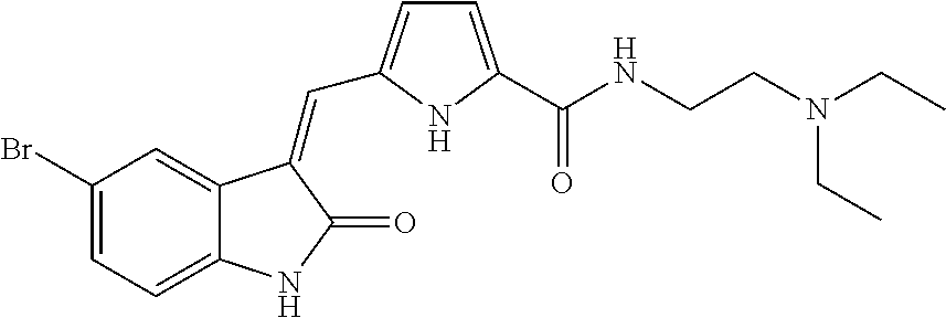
C1(Br)=CC=C2C(=C1)C(=CC1=CC=C(C(NCCN(CC)CC)=O)N1)C(=O)N2
